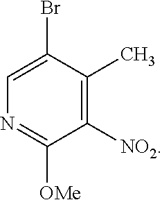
C1=C(Br)C(C)=C([NO2])C([OMe])=N1
